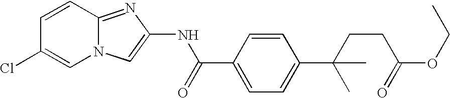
C1=CC2=NC(NC(=O)C3=CC=C(C(C)(CCC(=O)OCC)C)C=C3)=CN2C=C1Cl
